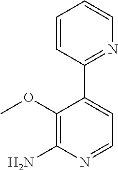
NC1=C(OC)C(C2=NC=CC=C2)=CC=N1
